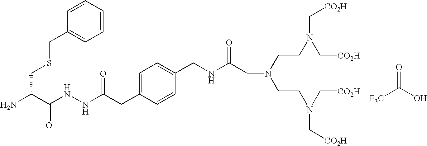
C(C(N)C(NNC(CC1=CC=C(CNC(CN(CCN(C[CO2H])C[CO2H])CCN(C[CO2H])C[CO2H])=O)C=C1)=O)=O)SCC1=CC=CC=C1.O=C(O)[F3C]
